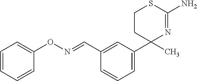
C1(C)(C2=CC=CC(C=NOC3=CC=CC=C3)=C2)N=C(N)SCC1
